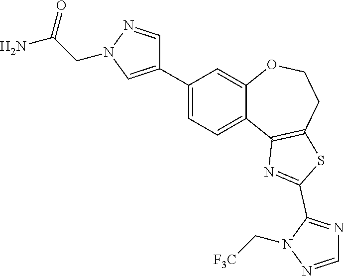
C1(C2=CN(CC(N)=O)N=C2)=CC=C2C(=C1)OCCC1=C2N=C(C2=NC=NN2C[F3C])S1
